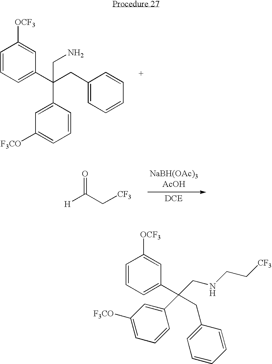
C1=CC=C(C(CC2=CC=CC=C2)(C2=CC([F3CO])=CC=C2)CN)C=C1[OCF3].[H]C(C[CF3])=O.C1=C(C(C2=CC([F3CO])=CC=C2)(CC2=CC=CC=C2)CNCC[CF3])C=C([OCF3])C=C1
